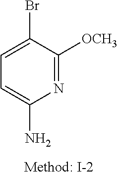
N1=C([OCH3])C(Br)=CC=C1N
